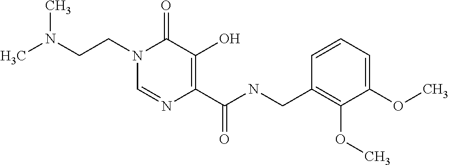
C1=NC(C(NCC2=C(OC)C(OC)=CC=C2)=O)=C(O)C(=O)N1CCN(C)C
